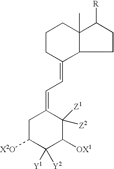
C12C(C)(C([R])CC1)CCCC2=CC=C1CC([X2O])C([Y1])([Y2])C([OX1])C1([Z1])[Z2]
